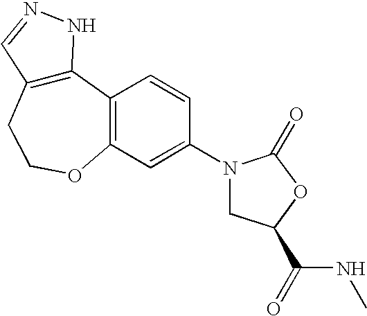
C12=C(CCOC3=C1C=CC(N1CC(C(NC)=O)OC1=O)=C3)C=NN2
